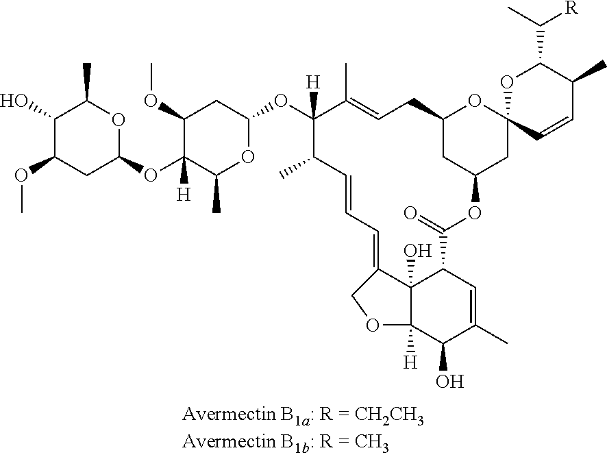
C1(O)C(OC)CC(OC2([H])C(C)OC(OC3([H])C(C)=CCC4CC(CC5(O4)C=CC(C)C(C([R])C)O5)OC(=O)C4C5(O)C(=CC=CC3C)COC5([H])C(O)C(C)=C4)CC2OC)OC1C
